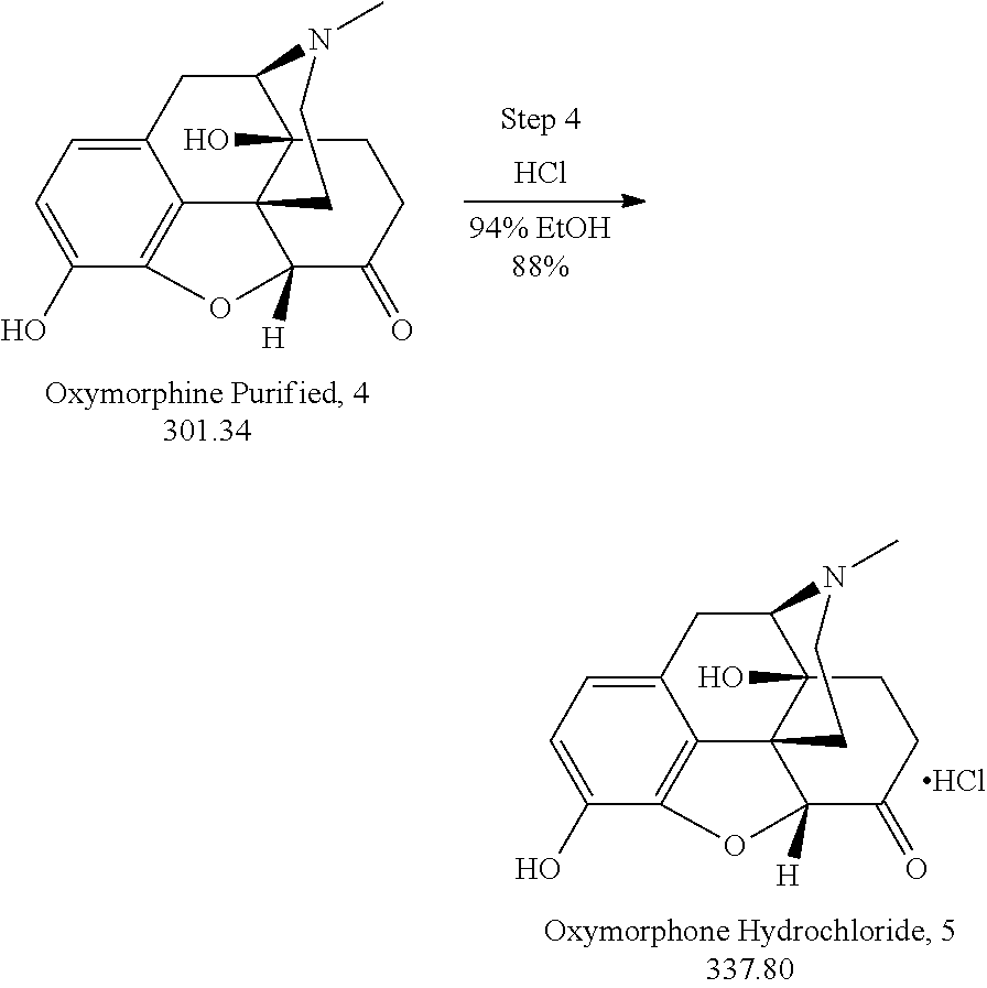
Cl.C1=C(O)C2=C3C(=C1)CC1C4(O)C3(C([H])(C(=O)CC4)O2)CCN1C.C1=C(O)C2=C3C(=C1)CC1C4(O)C3(C([H])(C(=O)CC4)O2)CCN1C.Cl
